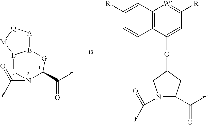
[L]12[E]([A][Q][M]1)[G]C(C=O)N(C=O)[J]2.C12=C(C=C([R])C=C1)[W]=C([R])C=C2OC1CN(C=O)C(C=O)C1
